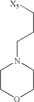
C([X5])CCN1CCOCC1
